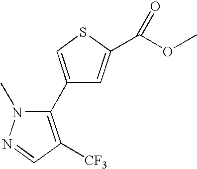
C1(C2=C([CF3])C=NN2C)=CSC(C(OC)=O)=C1
